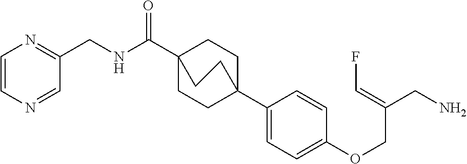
C1(C23CCC(C(NCC4=NC=CN=C4)=O)(CC2)CC3)=CC=C(OCC(CN)=CF)C=C1
